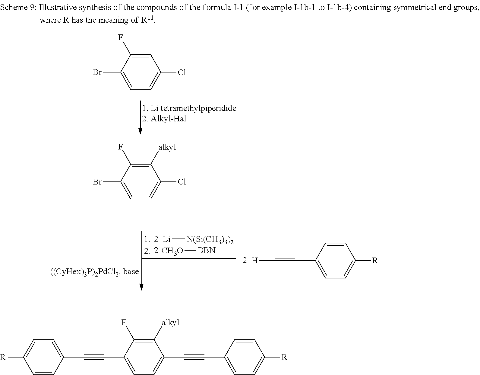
C1=C(F)C(Br)=CC=C1Cl.C1([alkyl])=C(F)C(Br)=CC=C1Cl.C1=CC(C#C[H])=CC=C1[R].[Li][N(Si(CH3)3)2].[CH3O][BBN].C1=C(C#CC2=CC=C(C#CC3=CC=C([R])C=C3)C([alkyl])=C2F)C=CC([R])=C1
